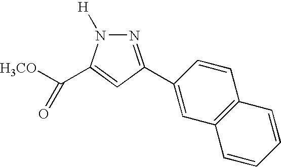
N1=C(C2=CC3=C(C=C2)C=CC=C3)C=C(C([H3CO])=O)N1[H]
